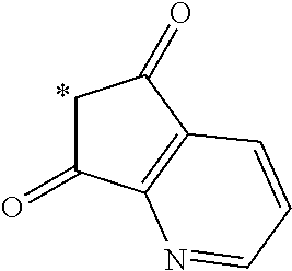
C1C(=O)C2=C(C1=O)C=CC=N2
